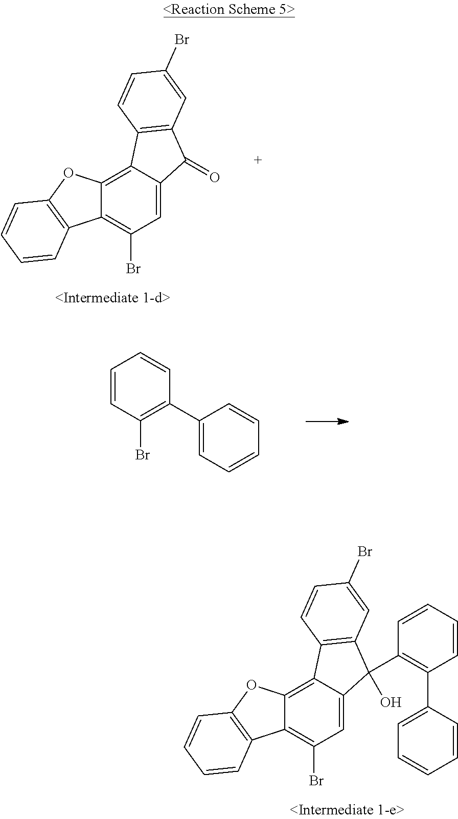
C12=C3C(=C(Br)C=C1C(C1=C(C4=CC=CC=C4)C=CC=C1)(O)C1=C2C=CC(Br)=C1)C1=C(O3)C=CC=C1.C12=C3C(=C(Br)C=C1C(=O)C1=C2C=CC(Br)=C1)C1=C(O3)C=CC=C1.C1=CC(Br)=C(C2=CC=CC=C2)C=C1
